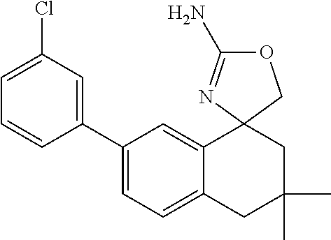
C1(C2=CC(Cl)=CC=C2)=CC=C2C(=C1)C1(CC(C)(C)C2)N=C(N)OC1
